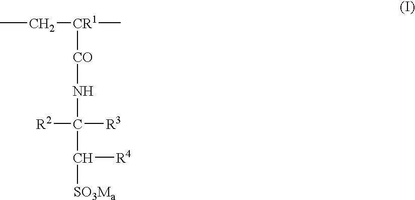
CC[CR1](C)[CO]NC(C([SO3Ma])[R4])([R2])[R3]
